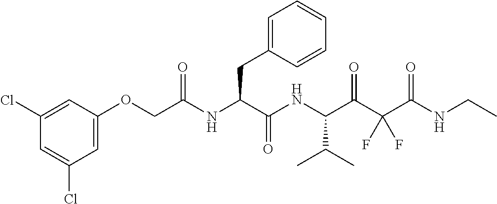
C1=C(Cl)C=C(Cl)C=C1OCC(NC(C(NC(C(C(C(NCC)=O)(F)F)=O)C(C)C)=O)CC1=CC=CC=C1)=O
